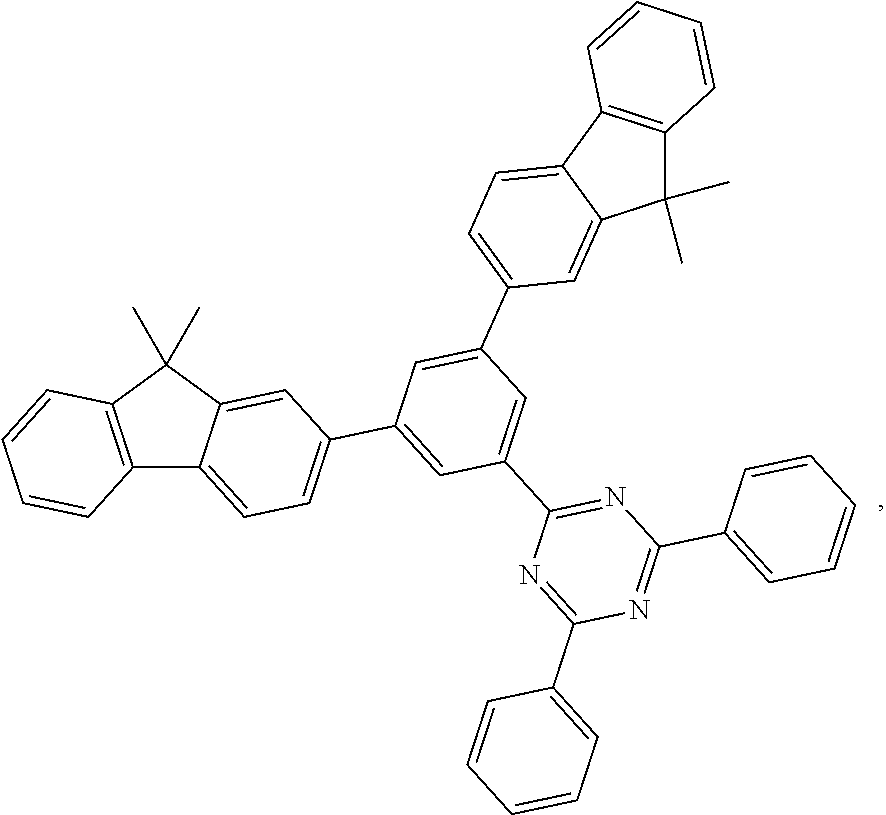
C12=C(C(C)(C)C3=CC(C4=CC(C5=NC(C6=CC=CC=C6)=NC(C6=CC=CC=C6)=N5)=CC(C5=CC=C6C(=C5)C(C)(C)C5=C6C=CC=C5)=C4)=CC=C13)C=CC=C2
